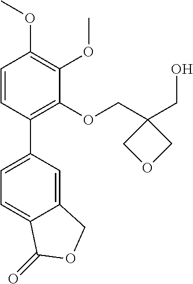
C1=CC(C2=CC=C3C(=C2)COC3=O)=C(OCC2(CO)COC2)C(OC)=C1OC
